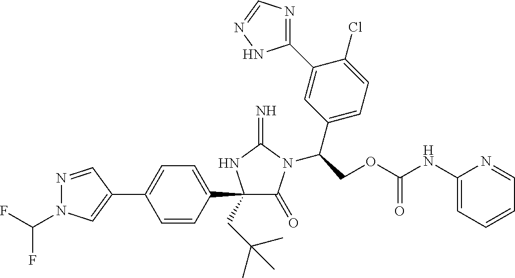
N1=CC(C2=CC=C(C3(CC(C)(C)C)C(=O)N(C(COC(NC4=CC=CC=N4)=O)C4=CC=C(Cl)C(C5=NC=NN5)=C4)C(=N)N3)C=C2)=CN1C(F)F
